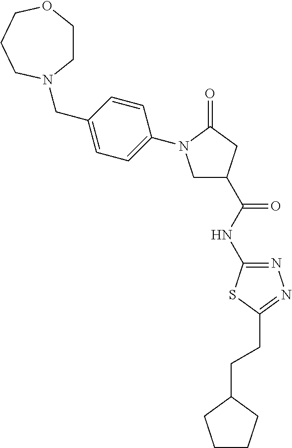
C(C1=CC=C(N2CC(C(NC3=NN=C(CCC4CCCC4)S3)=O)CC2=O)C=C1)N1CCOCCC1
